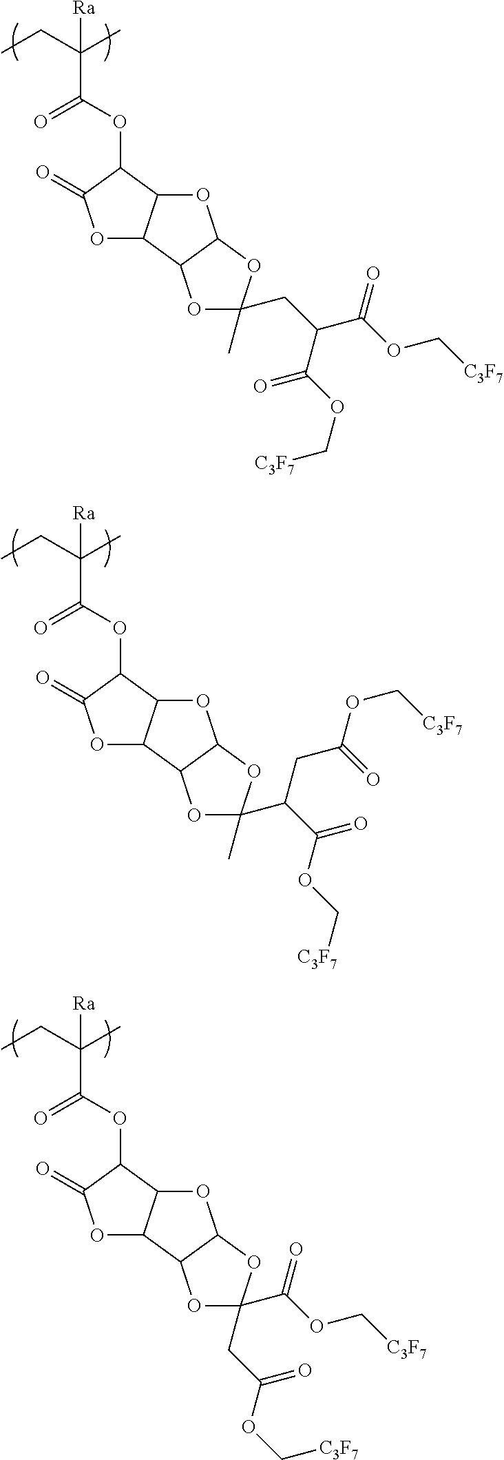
CCC(C)(C(OC1C(=O)OC2C1OC1C2OC(CC(C(=O)OC[C3F7])C(OC[C3F7])=O)(C)O1)=O)[Ra].CCC(C)(C(OC1C(=O)OC2C1OC1C2OC(C(C(OC[C3F7])=O)CC(=O)OC[C3F7])(C)O1)=O)[Ra].CCC(C)(C(OC1C(=O)OC2C1OC1C2OC(C(OC[C3F7])=O)(CC(OC[C3F7])=O)O1)=O)[Ra]
